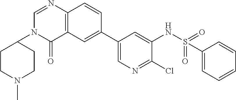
C12=C(C=CC(C3=CN=C(Cl)C(NS(=O)(=O)C4=CC=CC=C4)=C3)=C1)N=CN(C1CCN(C)CC1)C2=O
